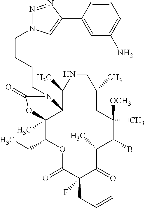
O1C(=O)C(CC=C)(F)C(=O)C(C)C(B)C([OCH3])(C)CC(C)CNC(C)C2C(C)(C1CC)OC(=O)N2CCCCN1N=NC(C2=CC(N)=CC=C2)=C1
